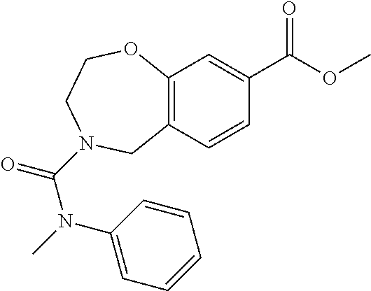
C12=C(C=CC(C(OC)=O)=C1)CN(C(N(C)C1=CC=CC=C1)=O)CCO2
